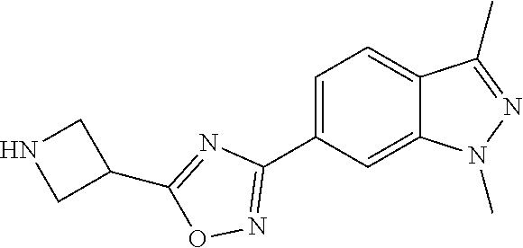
C1=C(C2=NOC(C3CNC3)=N2)C=C2C(=C1)C(C)=NN2C
